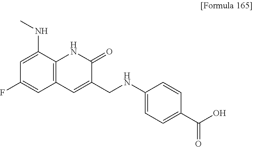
N(C1=CC(F)=CC2=C1NC(=O)C(CNC1=CC=C(C(O)=O)C=C1)=C2)C
